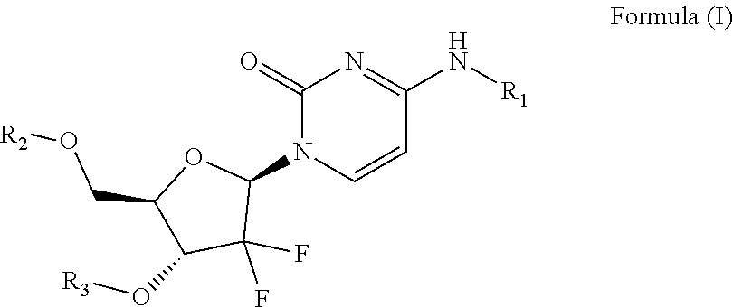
N1(C2C(F)(F)C(O[R3])C(CO[R2])O2)C=CC(N[R1])=NC1=O
